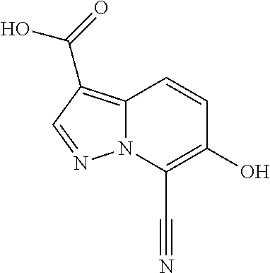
C12=C(C(=O)O)C=NN1C(C#N)=C(O)C=C2
